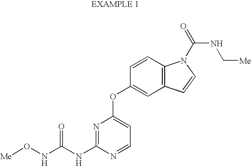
N1=C(NC(NO[Me])=O)N=CC=C1OC1=CC2=C(C=C1)N(C(NC[Me])=O)C=C2
